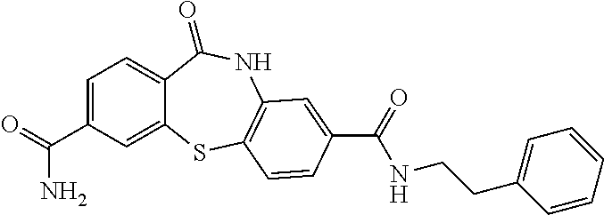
C1=C(C(=O)N)C=C2C(=C1)C(=O)NC1=C(S2)C=CC(C(=O)NCCC2=CC=CC=C2)=C1
